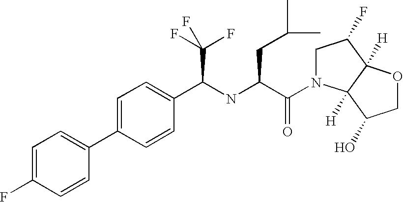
C1=C(C2=CC=C(F)C=C2)C=CC(C(NC(C(=O)N2CC(F)C3([H])C2([H])C(O)CO3)CC(C)C)C(F)(F)F)=C1
